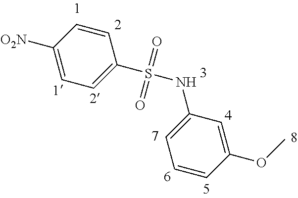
C1=CC([O2N])=CC=C1S(=O)(=O)NC1=CC=CC(OC)=C1
